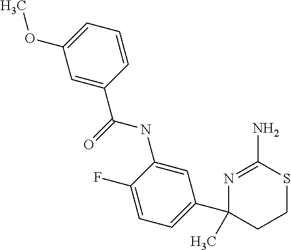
C1=C(C(=O)NC2=CC(C3(C)CCSC(N)=N3)=CC=C2F)C=CC=C1OC
